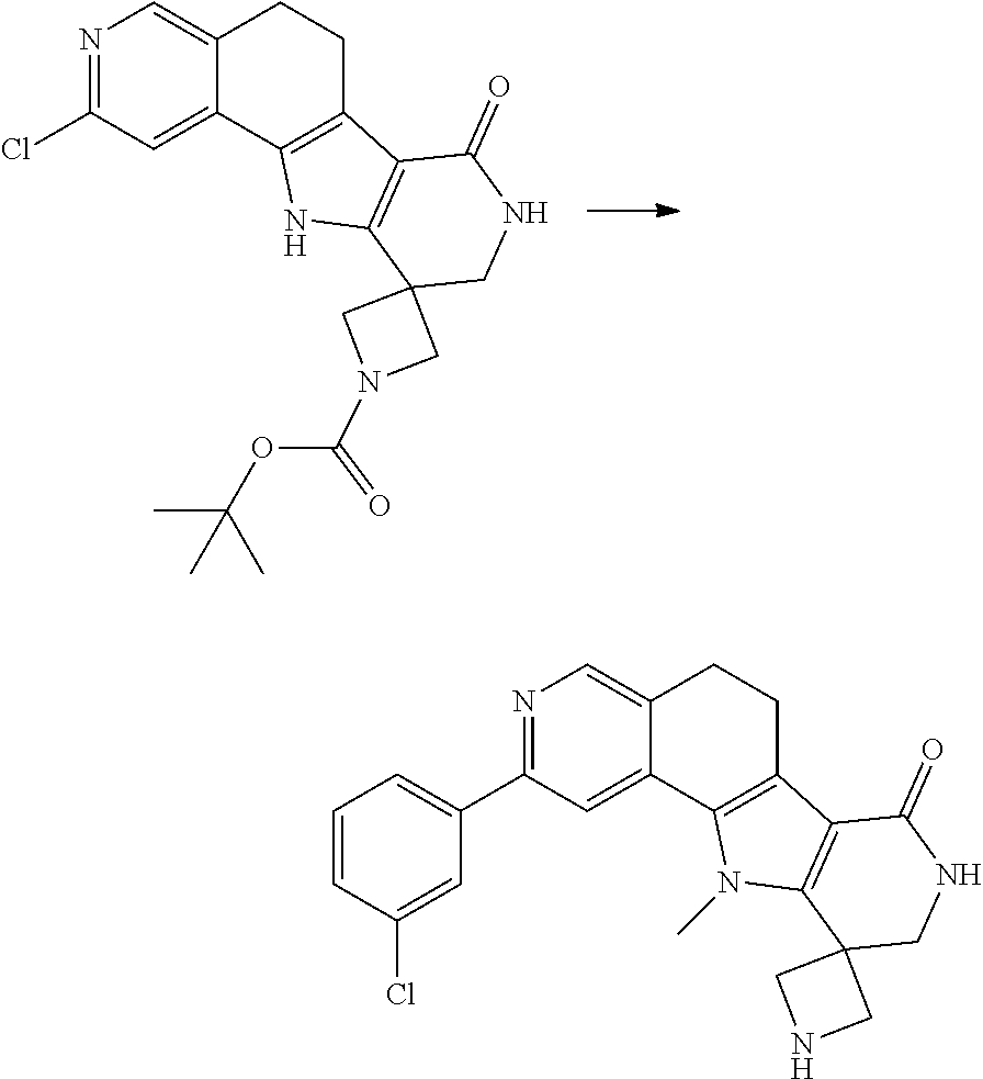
N1=C(Cl)C=C2C(=C1)CCC1=C2NC2=C1C(=O)NCC21CN(C(OC(C)(C)C)=O)C1.N1=C(C2=CC=CC(Cl)=C2)C=C2C(=C1)CCC1=C2N(C)C2=C1C(=O)NCC21CNC1
